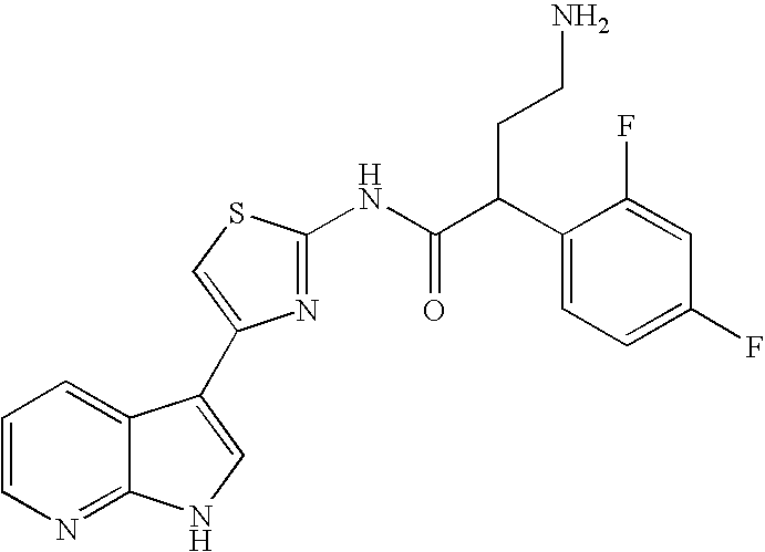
C1=CN=C2C(=C1)C(C1=CSC(NC(C(C3=CC=C(F)C=C3F)CCN)=O)=N1)=CN2
